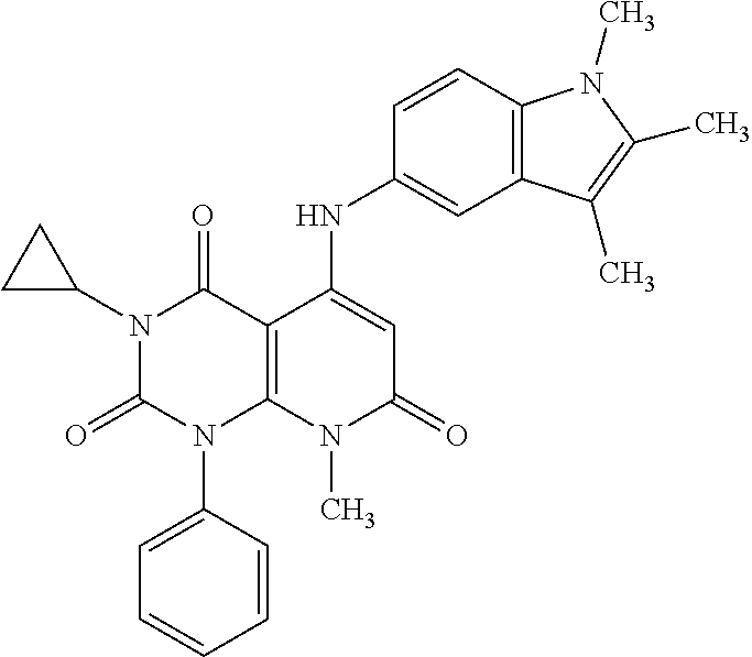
C1(NC2=CC(=O)N(C)C3=C2C(=O)N(C2CC2)C(=O)N3C2=CC=CC=C2)=CC2=C(C=C1)N(C)C(C)=C2C
